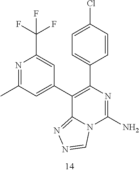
N1=C(C)C=C(C2=C(C3=CC=C(Cl)C=C3)N=C(N)N3C2=NN=C3)C=C1C(F)(F)F
